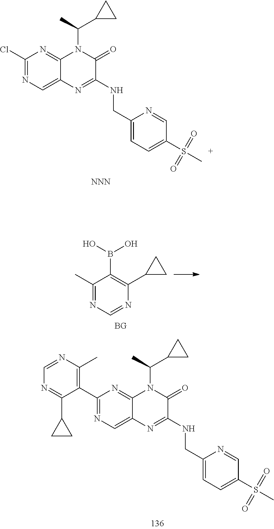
C1(Cl)=NC=C2C(=N1)N(C(C)C1CC1)C(=O)C(NCC1=CC=C(S(C)(=O)=O)C=N1)=N2.[NNN].C1(C)=NC=NC(C2CC2)=C1B(O)O.[BG].C1(C2=C(C)N=CN=C2C2CC2)=NC=C2C(=N1)N(C(C)C1CC1)C(=O)C(NCC1=CC=C(S(=O)(=O)C)C=N1)=N2
